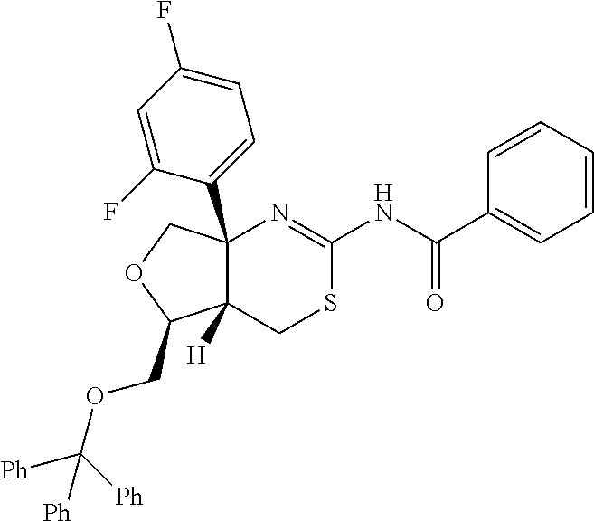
C12(C3=CC=C(F)C=C3F)C([H])(C(COC([Ph])([Ph])[Ph])OC1)CSC(NC(C1=CC=CC=C1)=O)=N2
